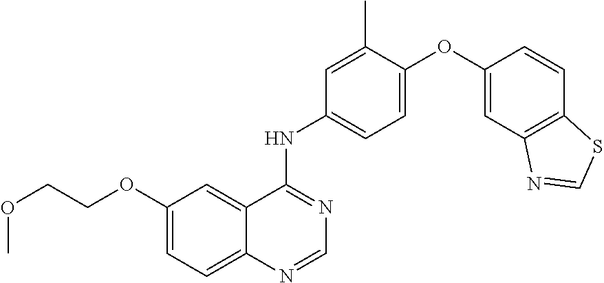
O(CCOC1=CC=C2C(=C1)C(NC1=CC=C(OC3=CC4=C(C=C3)SC=N4)C(C)=C1)=NC=N2)C
